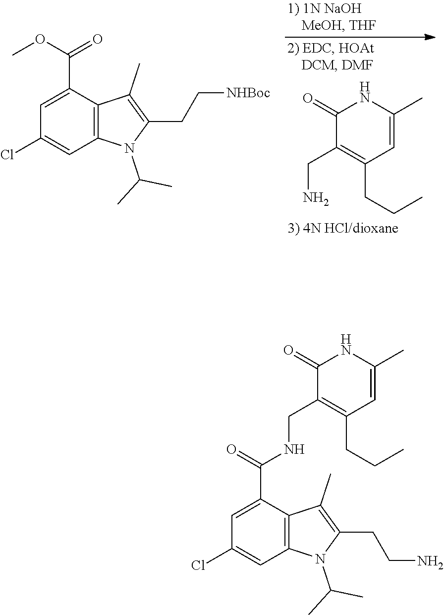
C1(=O)C(CN)=C(CCC)C=C(C)N1.C1=C(C(OC)=O)C2=C(C=C1Cl)N(C(C)C)C(CC[NHBoc])=C2C.C1=C(C(=O)NCC2=C(CCC)C=C(C)NC2=O)C2=C(C=C1Cl)N(C(C)C)C(CCN)=C2C
